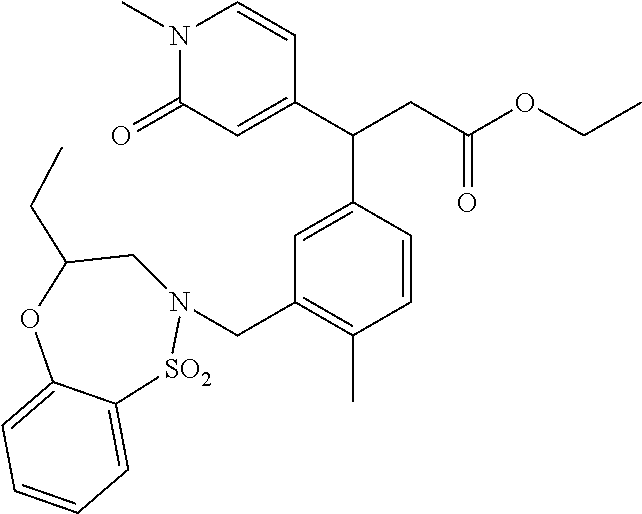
C1=C(C(C2=CC(CN3CC(CC)OC4=CC=CC=C4[SO2]3)=C(C)C=C2)CC(OCC)=O)C=CN(C)C1=O
